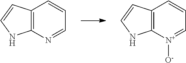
C12=C([N+]([O-])=CC=C1)NC=C2.C12=C(N=CC=C1)NC=C2
